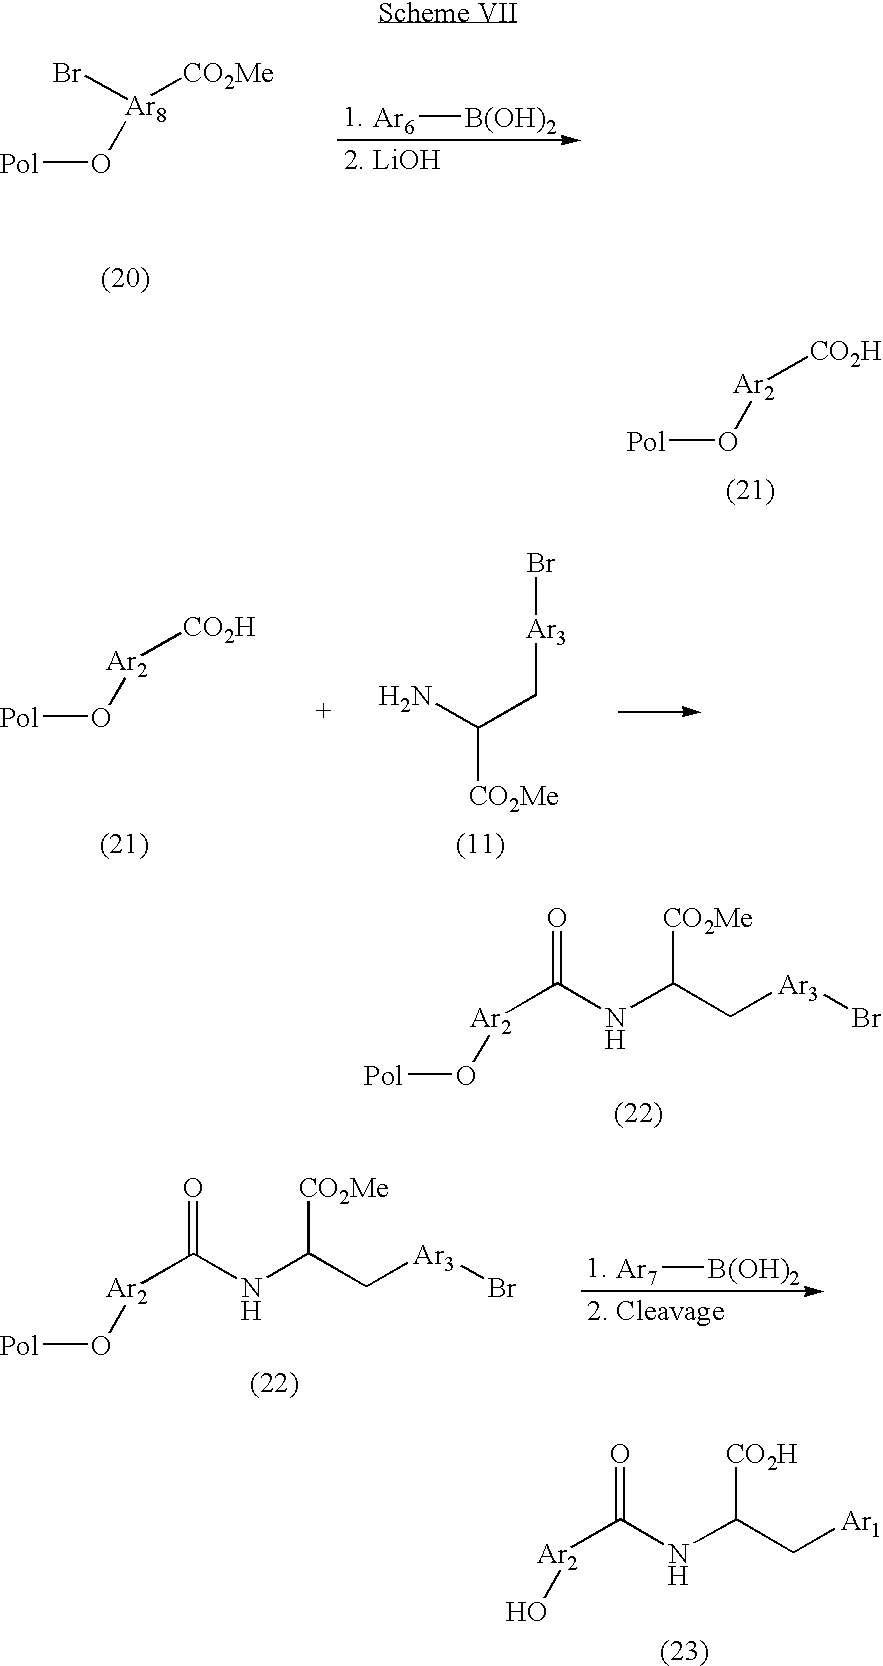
[Pol]O[Ar2]C(NC(C[Ar3]Br)[CO2Me])=O.O[Ar2]C(NC(C[Ar1])[CO2H])=O.[Pol]O[Ar8](Br)[CO2Me].[Ar6][B(OH)2].[Pol]O[Ar2][CO2H].NC(C[Ar3]Br)[CO2Me].[Pol]O[Ar2][CO2H].[Pol]O[Ar2]C(NC(C[Ar3]Br)[CO2Me])=O.[Ar7][B(OH)2]
